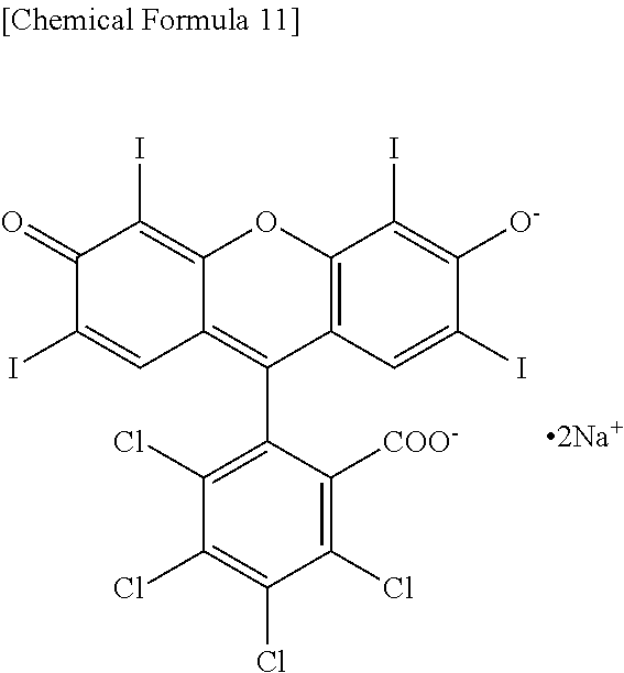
C1(=O)C(I)=CC2=C(C3=C(Cl)C(Cl)=C(Cl)C(Cl)=C3[COO-])C3=C(OC2=C1I)C(I)=C([O-])C(I)=C3
